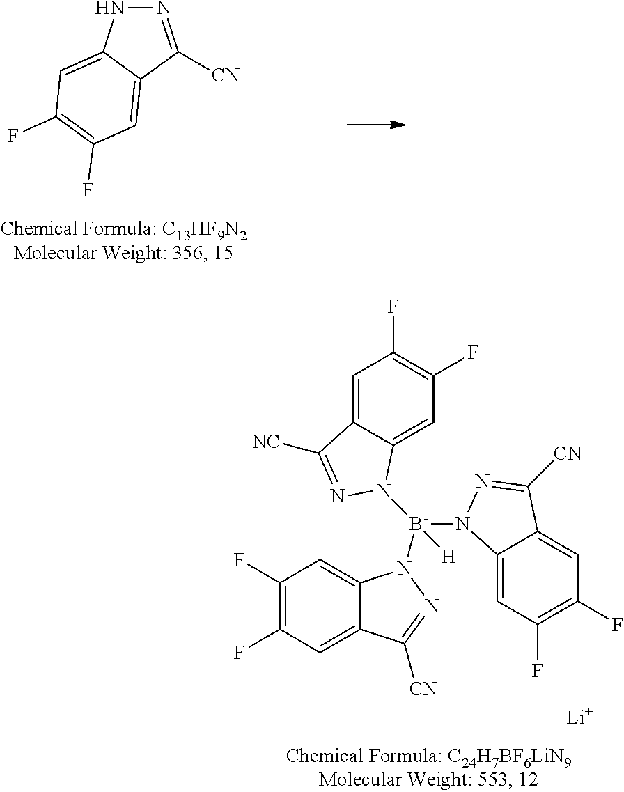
N1=C([CN])C2=CC(F)=C(F)C=C2N1.C1=C2C(=CC(F)=C1F)N([B-](N1C3=CC(F)=C(F)C=C3C([CN])=N1)([H])N1C3=CC(F)=C(F)C=C3C([CN])=N1)N=C2[NC].[Li]
